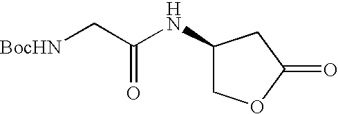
C1(NC(C[BocHN])=O)COC(=O)C1
